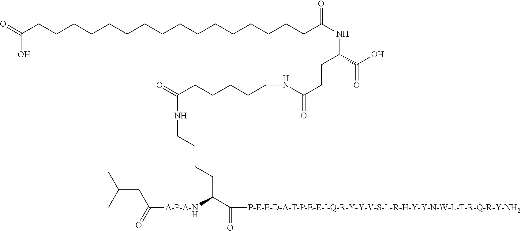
O=C(CCCCCCCCCCCCCCCCC(NC(C(O)=O)CCC(=O)NCCCCCC(=O)NCCCCC(C(=O)[P-E-E-D-A-T-P-E-E-I-Q-R-Y-Y-V-S-L-R-H-Y-Y-N-W-L-T-R-Q-R-Y-NH2])[A-P-A-NH]C(=O)CC(C)C)=O)O
